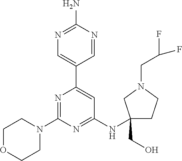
N1=C(N)N=CC(C2=CC(NC3(CO)CCN(CC(F)F)C3)=NC(N3CCOCC3)=N2)=C1
